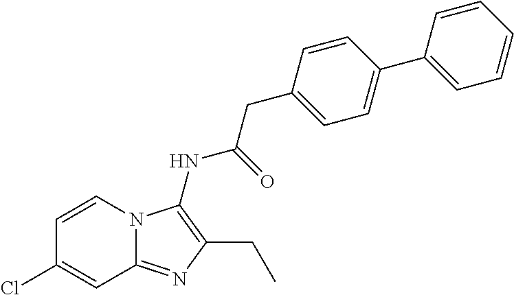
C1=CN2C(=NC(CC)=C2NC(CC2=CC=C(C3=CC=CC=C3)C=C2)=O)C=C1Cl
